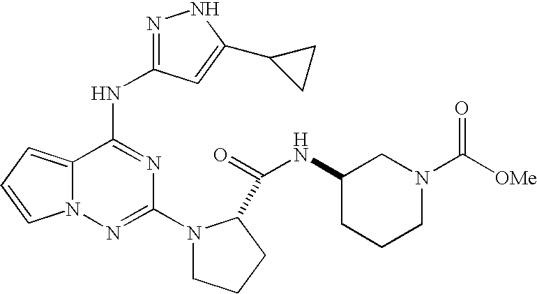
N1=C(NC2=NC(N3CCCC3C(=O)NC3CCCN(C([OMe])=O)C3)=NN3C2=CC=C3)C=C(C2CC2)N1
